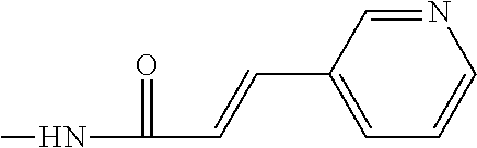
CNC(=O)C=CC1=CC=CN=C1
